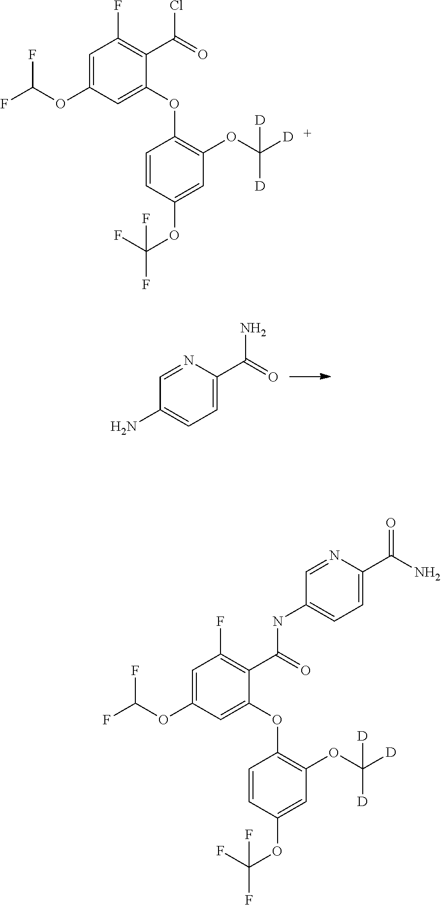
C1=NC(C(=O)N)=CC=C1N.C1=C(OC(F)F)C=C(OC2=C(OC([D])([D])[D])C=C(OC(F)(F)F)C=C2)C(C(=O)Cl)=C1F.C1=NC(C(N)=O)=CC=C1NC(C1=C(F)C=C(OC(F)F)C=C1OC1=C(OC([D])([D])[D])C=C(OC(F)(F)F)C=C1)=O
